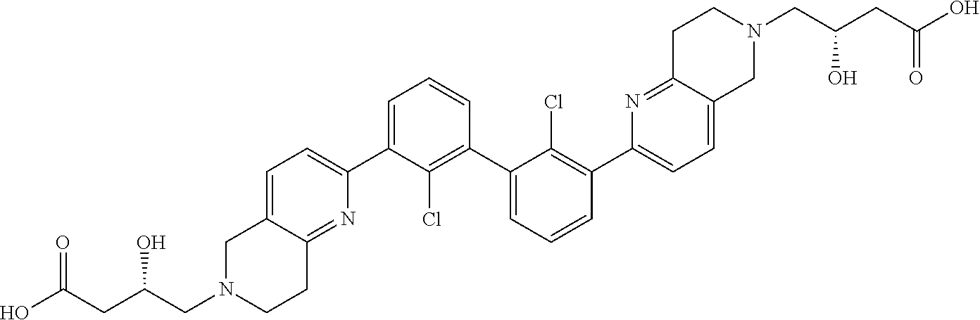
C1=C(C2=CC=C3C(=N2)CCN(CC(CC(=O)O)O)C3)C(Cl)=C(C2=CC=CC(C3=CC=C4C(=N3)CCN(CC(CC(O)=O)O)C4)=C2Cl)C=C1
